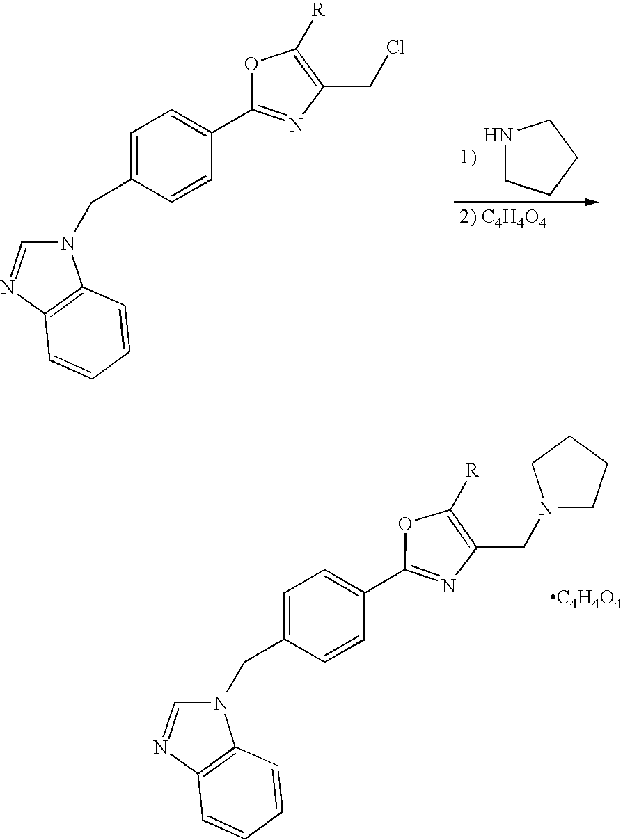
N1CCCC1.N1(CC2=CC=C(C3=NC(CCl)=C([R])O3)C=C2)C=NC2=C1C=CC=C2.N1(CC2=CC=C(C3=NC(CN4CCCC4)=C([R])O3)C=C2)C=NC2=C1C=CC=C2.[C4H4O4]
